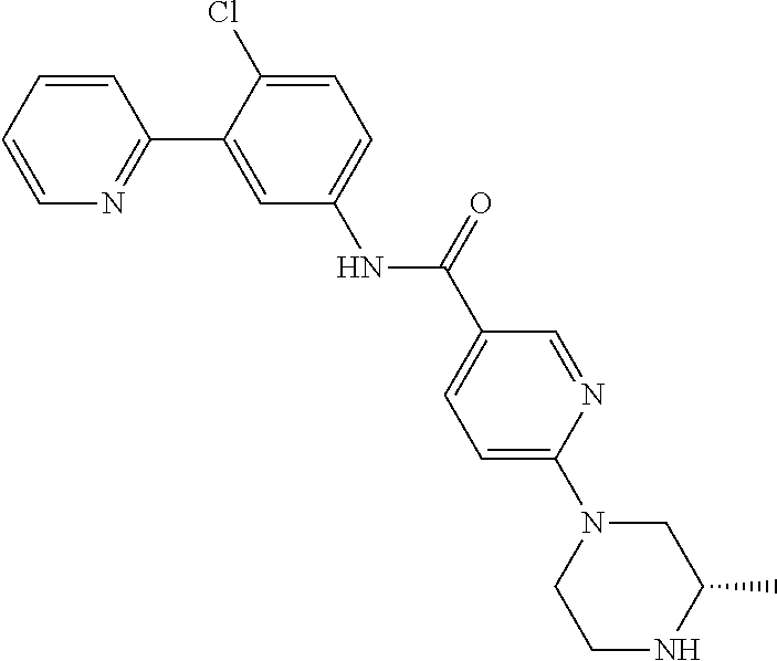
C1=NC(N2CCNC(C)C2)=CC=C1C(NC1=CC=C(Cl)C(C2=NC=CC=C2)=C1)=O
